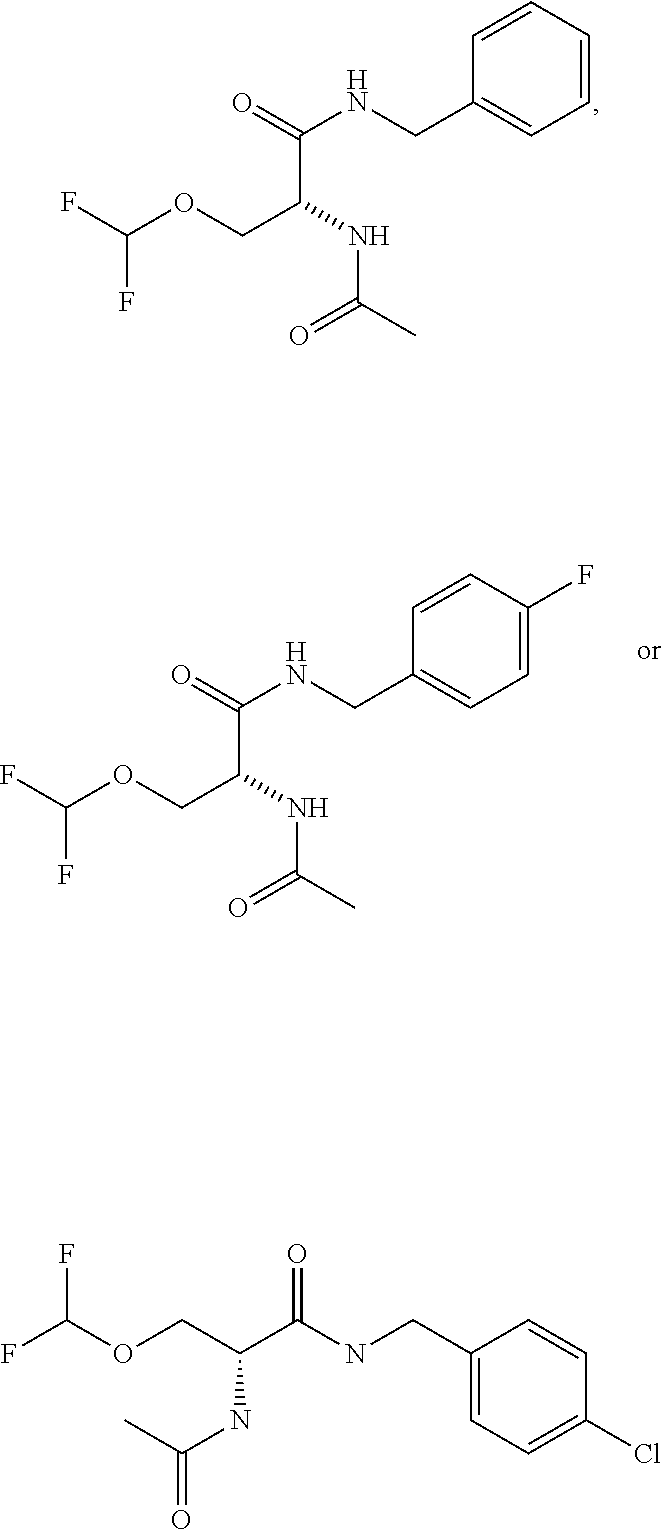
C1=CC=CC=C1CNC(=O)C(COC(F)F)NC(C)=O.C1=CC(F)=CC=C1CNC(=O)C(COC(F)F)NC(C)=O.FC(OCC(C(NCC1=CC=C(Cl)C=C1)=O)NC(=O)C)F
